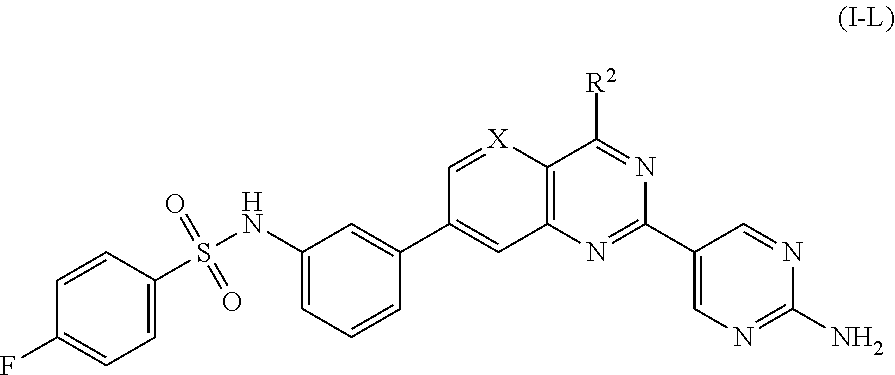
C12=C(C([R2])=NC(C3=CN=C(N)N=C3)=N1)[X]=CC(C1=CC(NS(C3=CC=C(F)C=C3)(=O)=O)=CC=C1)=C2
